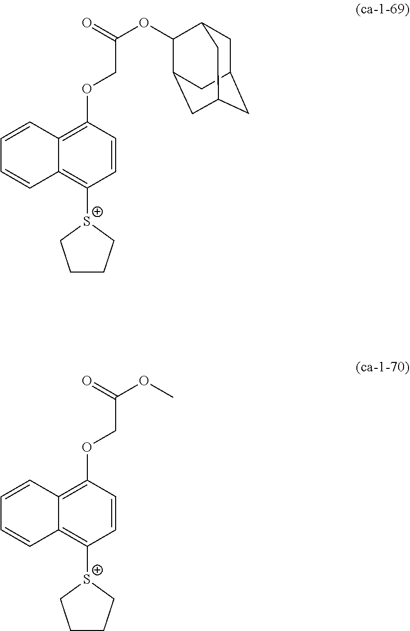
C12=C(OCC(OC3C4CC5CC(CC3C5)C4)=O)C=CC([S+]3CCCC3)=C1C=CC=C2.C12=C(OCC(OC)=O)C=CC([S+]3CCCC3)=C1C=CC=C2
